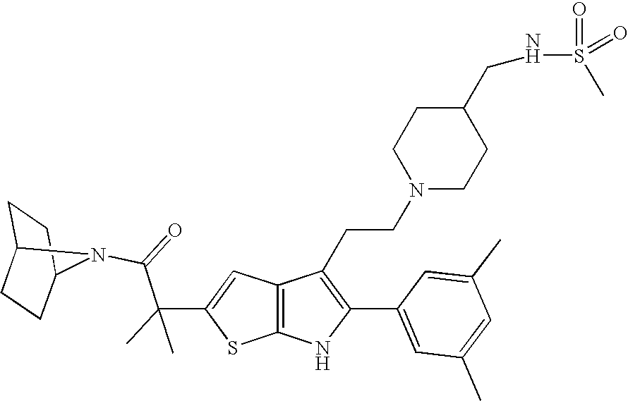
C1C2CCC(C1)N2C(=O)C(C1=CC2=C(S1)NC(C1=CC(C)=CC(C)=C1)=C2CCN1CCC(CNS(=O)(C)=O)CC1)(C)C
